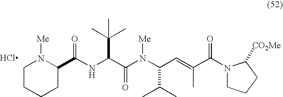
C1CCCC(C(NC(C(N([Me])C(C(C)C)C=C(C)C(=O)N2CCCC2[CO2Me])=O)C(C)(C)C)=O)N1[Me].Cl
